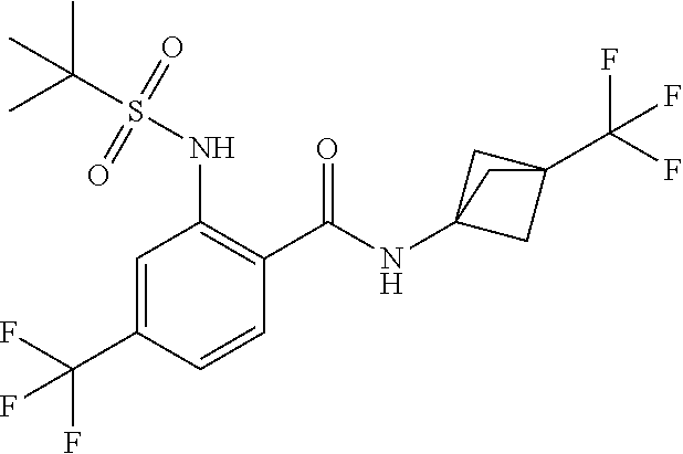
C1=C(C(F)(F)F)C=CC(C(=O)NC23CC(C(F)(F)F)(C2)C3)=C1NS(C(C)(C)C)(=O)=O
